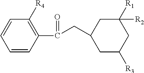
C1=CC(C(=O)CC2CC([R1])([R2])CC([R3])C2)=C([R4])C=C1
